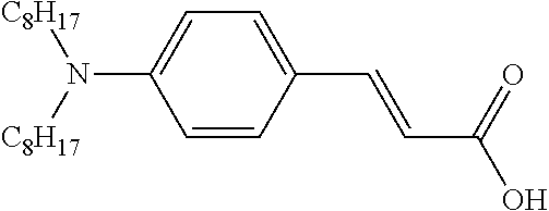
C1=CC(C=CC(O)=O)=CC=C1N([C8H17])[C8H17]
